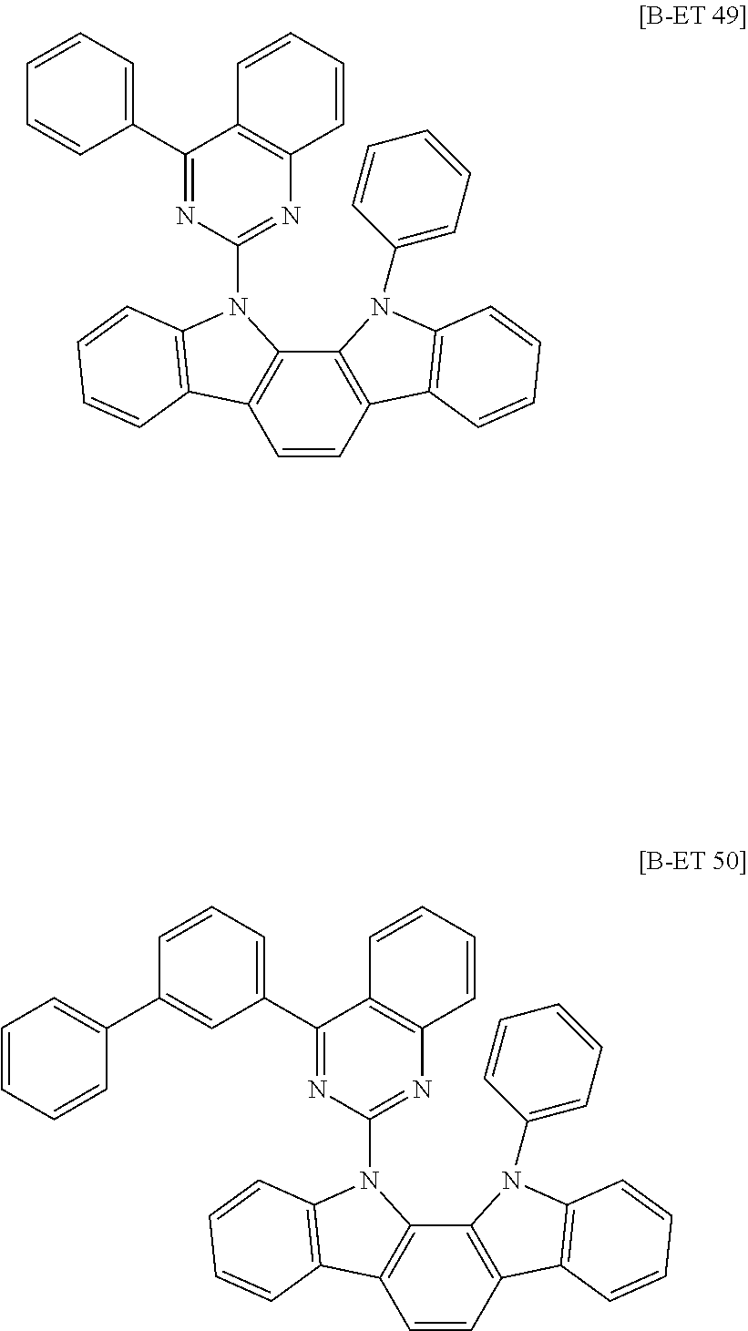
C1=CC2=C(C3=C1C1=C(N3C3=NC4=C(C(C5=CC=CC=C5)=N3)C=CC=C4)C=CC=C1)N(C1=CC=CC=C1)C1=C2C=CC=C1.C1=CC2=C(C3=C1C1=C(N3C3=NC4=C(C(C5=CC=CC(C6=CC=CC=C6)=C5)=N3)C=CC=C4)C=CC=C1)N(C1=CC=CC=C1)C1=C2C=CC=C1
